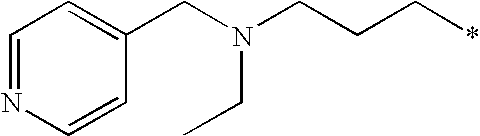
C1=NC=CC(CN(CCC*)CC)=C1
